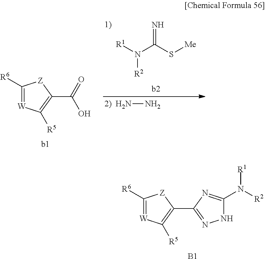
[b1].[R1]N(C(S[Me])=N)[R2].NN.C1([R6])=[W]C([R5])=C(C(=O)O)[Z]1.[B1].C1([R6])=[W]C([R5])=C(C2=NNC(N([R2])[R1])=N2)[Z]1
